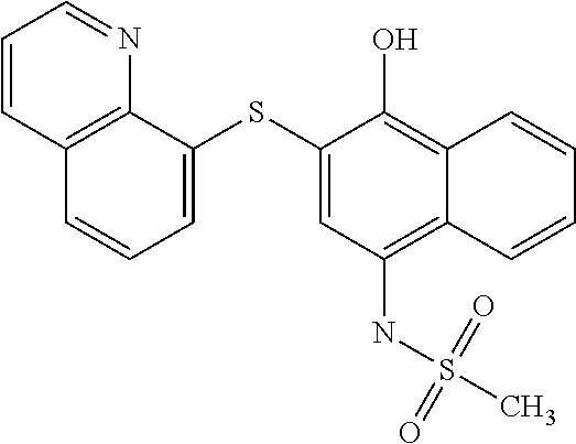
C1=C(SC2=CC(NS(C)(=O)=O)=C3C(=C2O)C=CC=C3)C2=C(C=C1)C=CC=N2
